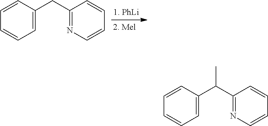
C1=CC(CC2=NC=CC=C2)=CC=C1.C1=CC(C(C2=NC=CC=C2)C)=CC=C1
